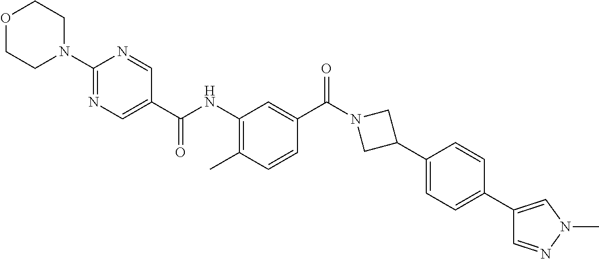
O1CCN(C2=NC=C(C(NC3=C(C)C=CC(C(N4CC(C5=CC=C(C6=CN(C)N=C6)C=C5)C4)=O)=C3)=O)C=N2)CC1
